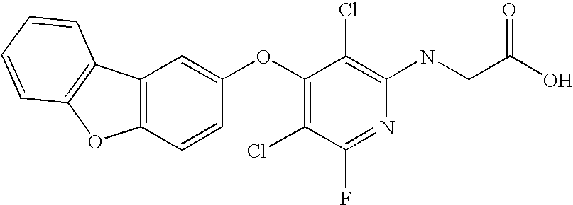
N(C1=C(Cl)C(OC2=CC3=C(C=C2)OC2=C3C=CC=C2)=C(Cl)C(F)=N1)CC(O)=O
